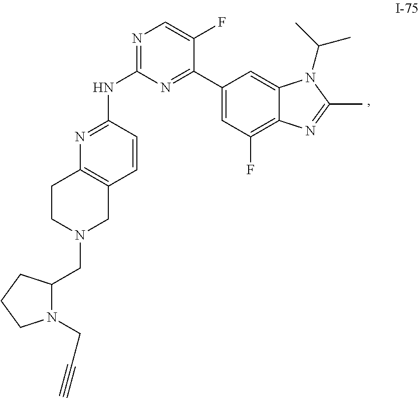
N1=C(NC2=NC3=C(C=C2)CN(CC2N(CC#C)CCC2)CC3)N=C(C2=CC(F)=C3C(=C2)N(C(C)C)C(C)=N3)C(F)=C1
